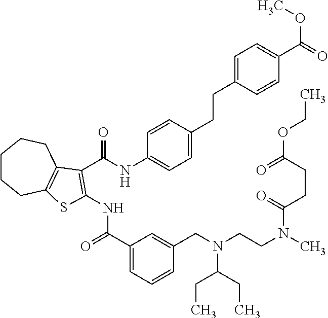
N(C(=O)C1=CC=CC(CN(C(CC)CC)CCN(C(=O)CCC(=O)OCC)C)=C1)C1=C(C(NC2=CC=C(CCC3=CC=C(C(=O)OC)C=C3)C=C2)=O)C2=C(CCCCC2)S1
